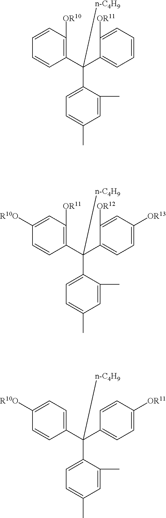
C1(C(C2=C([OR10])C=CC=C2)(C2=CC=C(C)C=C2C)[n-C4H9])=CC=CC=C1[OR11].C1(C(C2=C([OR11])C=C([R10O])C=C2)(C2=CC=C(C)C=C2C)[n-C4H9])=CC=C([OR13])C=C1[OR12].C1(C(C2=CC=C([R10O])C=C2)(C2=CC=C(C)C=C2C)[n-C4H9])=CC=C([OR11])C=C1
